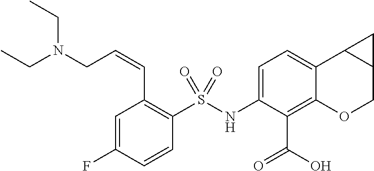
C1=C2C(=C(C(=O)O)C(NS(C3=C(C=CCN(CC)CC)C=C(F)C=C3)(=O)=O)=C1)OCC1C2C1
